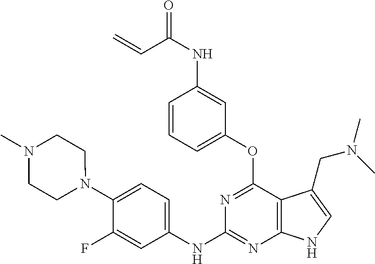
O=C(NC1=CC(OC2=NC(NC3=CC=C(N4CCN(C)CC4)C(F)=C3)=NC3=C2C(CN(C)C)=CN3)=CC=C1)C=C
